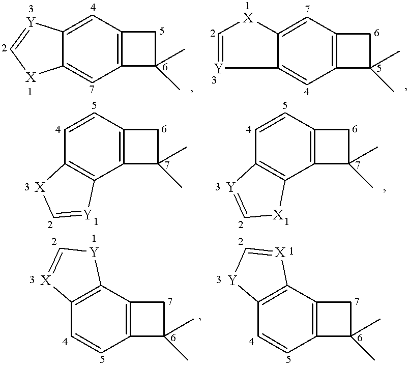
C12=C(C=C3C(=C1)[X]C=[Y]3)CC2(C)C.C12=C(C=C3C(=C1)[Y]=C[X]3)CC2(C)C.C12=C(C=CC3=C1[Y]=C[X]3)CC2(C)C.C12=C(C=CC3=C1[X]C=[Y]3)CC2(C)C.C12=C(C3=C(C=C1)[X]=C[Y]3)CC2(C)C.C12=C(C3=C(C=C1)[Y]C=[X]3)CC2(C)C
